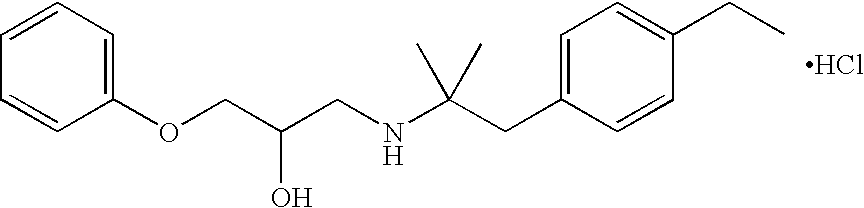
O(CC(CNC(CC1=CC=C(CC)C=C1)(C)C)O)C1=CC=CC=C1.Cl
